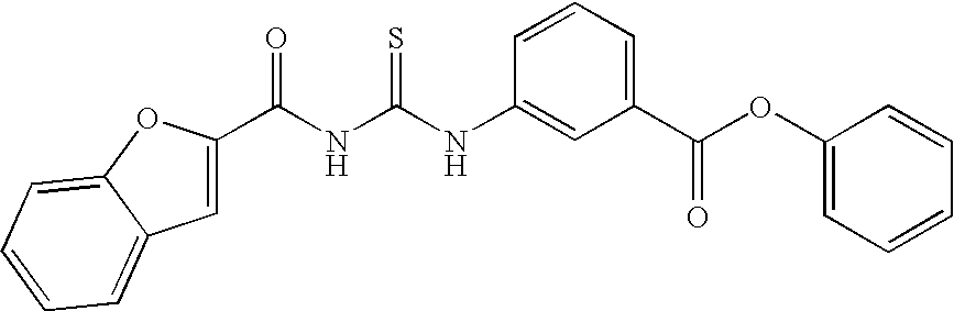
C(NC(NC1=CC(C(OC2=CC=CC=C2)=O)=CC=C1)=S)(=O)C1=CC2=CC=CC=C2O1
